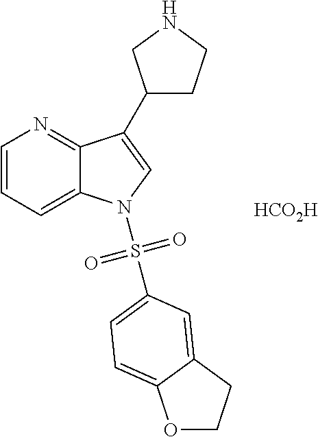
[HCO2H].C1=CC=C2C(=N1)C(C1CCNC1)=CN2S(=O)(=O)C1=CC=C2OCCC2=C1
